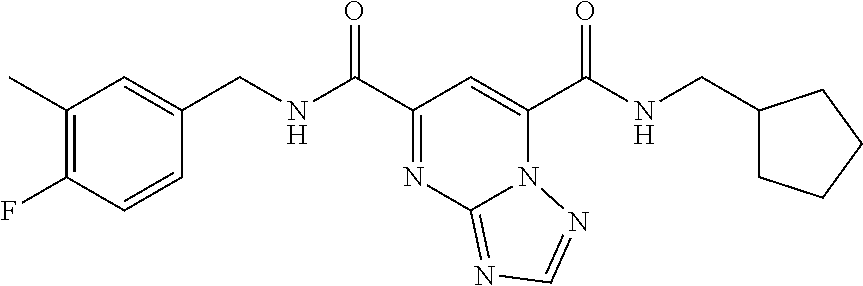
C1(C)=C(F)C=CC(CNC(C2=NC3=NC=NN3C(C(=O)NCC3CCCC3)=C2)=O)=C1
